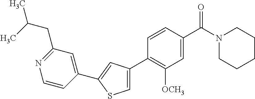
C1(C2=CC(C3=C([OCH3])C=C(C(N4CCCCC4)=O)C=C3)=CS2)=CC(CC(C)C)=NC=C1
